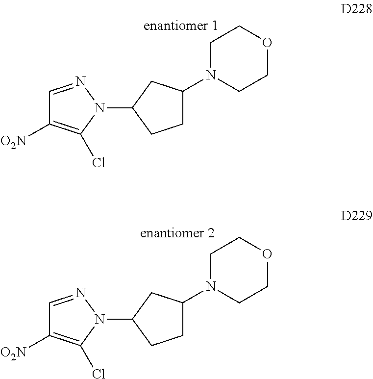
C1=NN(C2CCC(N3CCOCC3)C2)C(Cl)=C1[O2N].C1=NN(C2CCC(N3CCOCC3)C2)C(Cl)=C1[O2N]
